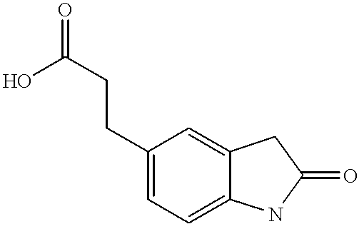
OC(CCC1=CC=C2C(=C1)CC(=O)N2)=O
